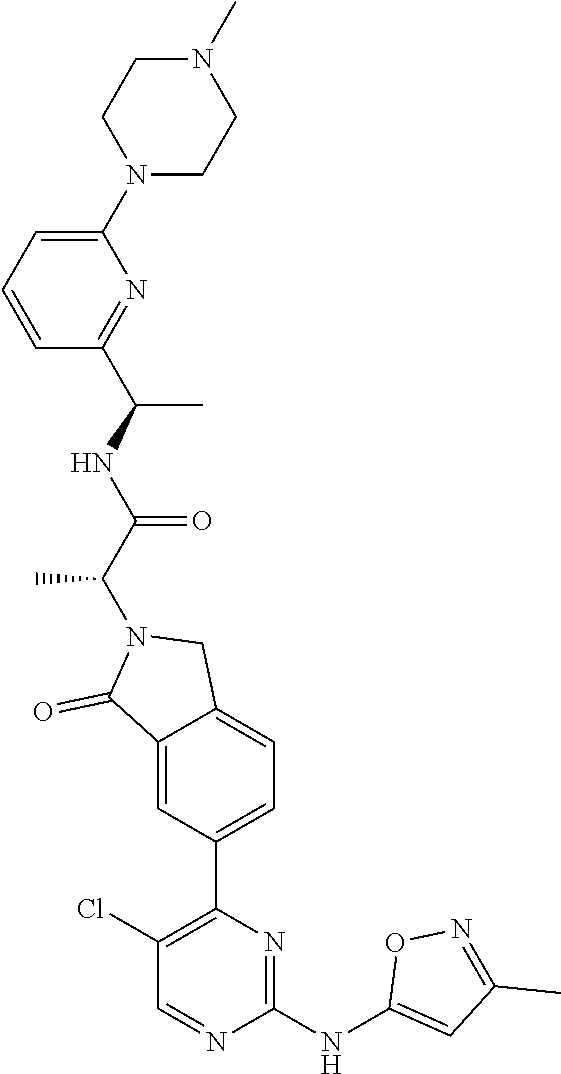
C1(NC2=CC(C)=NO2)=NC(C2=CC=C3C(=C2)C(=O)N(C(C(NC(C2=NC(N4CCN(C)CC4)=CC=C2)C)=O)C)C3)=C(Cl)C=N1
